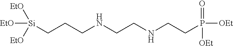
[EtO][Si]([EtO])([EtO])CCCNCCNCCP(=O)([OEt])[OEt]
